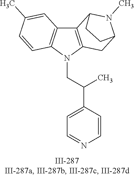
N1(CC(C2=CC=NC=C2)C)C2=C(C3=C1C=CC(C)=C3)C1N(C)C(C2)CC1
